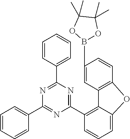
C1(C2=C3C(=CC=C2)OC2=C3C=C(B3OC(C)(C)C(C)(C)O3)C=C2)=NC(C2=CC=CC=C2)=NC(C2=CC=CC=C2)=N1
